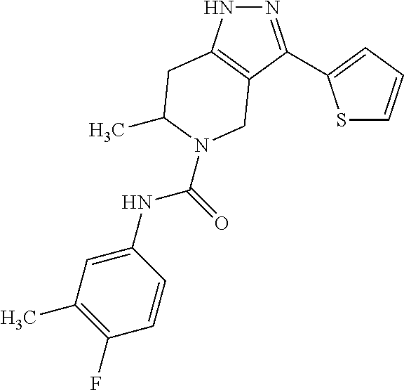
N1N=C(C2=CC=CS2)C2=C1CC(C)N(C(=O)NC1=CC(C)=C(F)C=C1)C2
